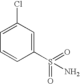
C1(S(=O)(=O)N)=CC(Cl)=CC=C1
